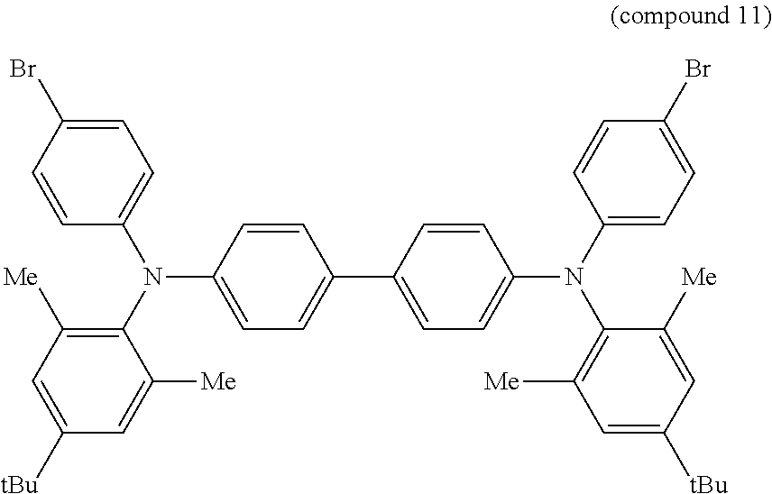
C1=CC(N(C2=CC=C(Br)C=C2)C2=C([Me])C=C([tBu])C=C2[Me])=CC=C1C1=CC=C(N(C2=CC=C(Br)C=C2)C2=C([Me])C=C([tBu])C=C2[Me])C=C1
